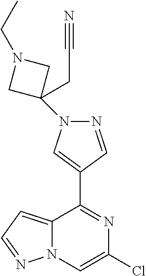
C12=CC=NN1C=C(Cl)N=C2C1=CN(C2(CC#N)CN(CC)C2)N=C1
